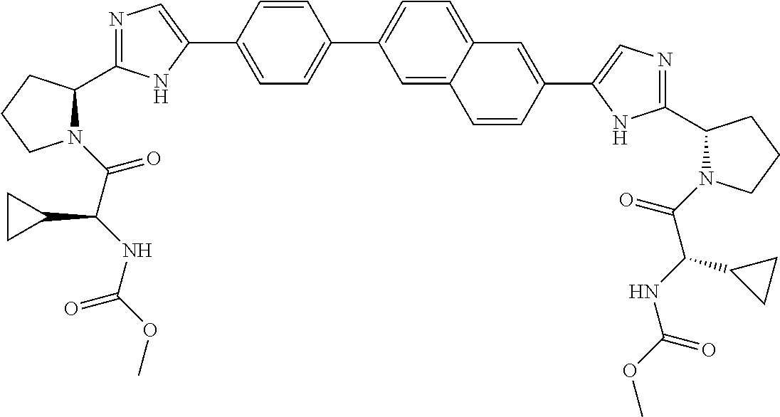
N1(C(=O)C(NC(OC)=O)C2CC2)C(C2=NC=C(C3=CC=C(C4=CC=C5C(=C4)C=CC(C4=CN=C(C6N(C(C(C7CC7)NC(=O)OC)=O)CCC6)N4)=C5)C=C3)N2)CCC1
